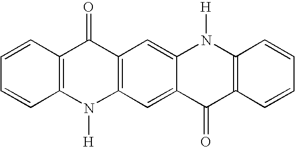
C12=C(C=C3C(=C1)N([H])C1=C(C3=O)C=CC=C1)N([H])C1=C(C2=O)C=CC=C1
